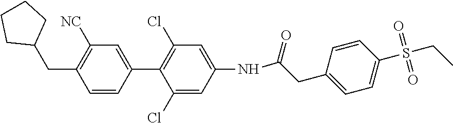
C1=C(NC(CC2=CC=C(S(CC)(=O)=O)C=C2)=O)C=C(Cl)C(C2=CC([NC])=C(CC3CCCC3)C=C2)=C1Cl
